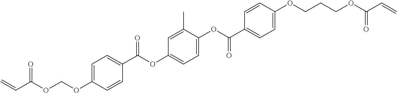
O=C(OCOC1=CC=C(C(OC2=CC=C(OC(C3=CC=C(OCCCOC(C=C)=O)C=C3)=O)C(C)=C2)=O)C=C1)C=C
